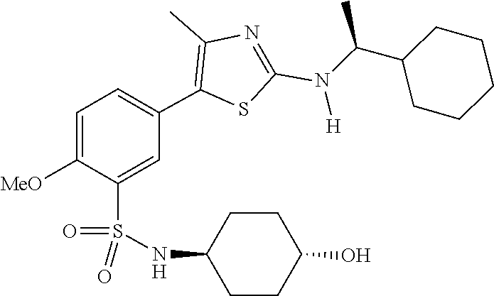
CC(C1CCCCC1)N(C1=NC(C)=C(C2=CC=C([MeO])C(S(=O)(NC3CCC(O)CC3)=O)=C2)S1)[H]
